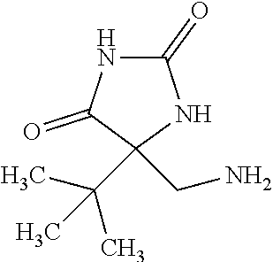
N1C(=O)C(C(C)(C)C)(CN)NC1=O
